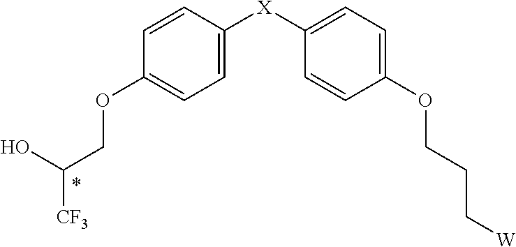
C1=CC([X]C2=CC=C(OCCC[W])C=C2)=CC=C1OCC(O)[CF3]
